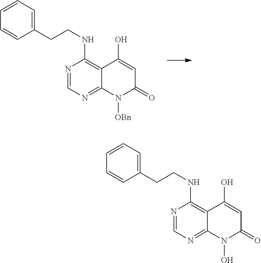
N1=CN=C2C(=C1NCCC1=CC=CC=C1)C(O)=CC(=O)N2[OBn].N1=CN=C2C(=C1NCCC1=CC=CC=C1)C(O)=CC(=O)N2O
